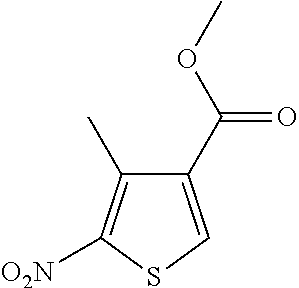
C1(C(OC)=O)=CSC([O2N])=C1C
